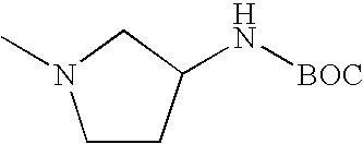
C1N(C)CCC1N[BOC]
